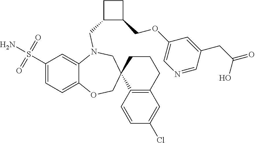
C1(S(N)(=O)=O)=CC=C2C(=C1)N(CC1C(COC3=CN=CC(CC(=O)O)=C3)CC1)CC1(CO2)C2=C(CCC1)C=C(Cl)C=C2
